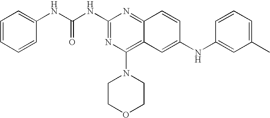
C1(NC(NC2=CC=CC=C2)=O)=NC(N2CCOCC2)=C2C(=N1)C=CC(NC1=CC(C)=CC=C1)=C2
